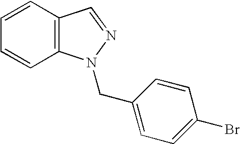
C1=CC=CC2=C1C=NN2CC1=CC=C(Br)C=C1
